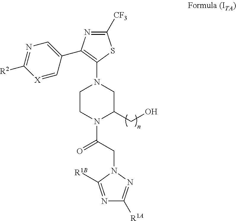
[X]1=CC(C2=C(N3CC(CO)N(C(CN4C([R1B])=NC([R1A])=N4)=O)CC3)SC([CF3])=N2)=CN=C1[R2]
